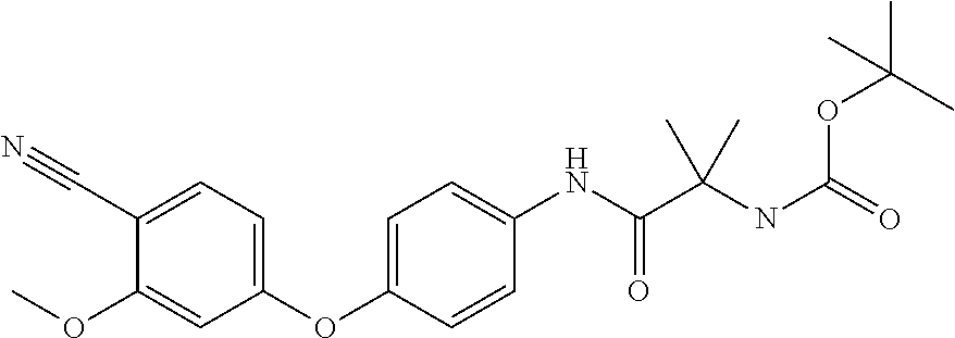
C1=C(C#N)C(OC)=CC(OC2=CC=C(NC(C(NC(OC(C)(C)C)=O)(C)C)=O)C=C2)=C1
